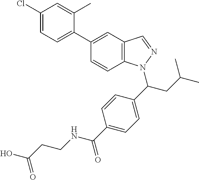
C1(Cl)=CC=C(C2=CC3=C(C=C2)N(C(C2=CC=C(C(NCCC(=O)O)=O)C=C2)CC(C)C)N=C3)C(C)=C1
